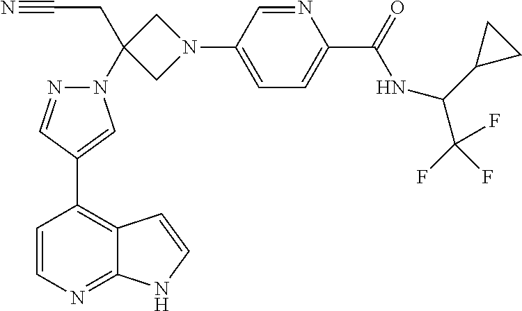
C1=CN=C2C(=C1C1=CN(C3(CC#N)CN(C4=CC=C(C(=O)NC(C(F)(F)F)C5CC5)N=C4)C3)N=C1)C=CN2
